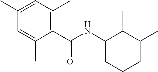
C1=C(C)C(C(=O)NC2CCCC(C)C2C)=C(C)C=C1C
